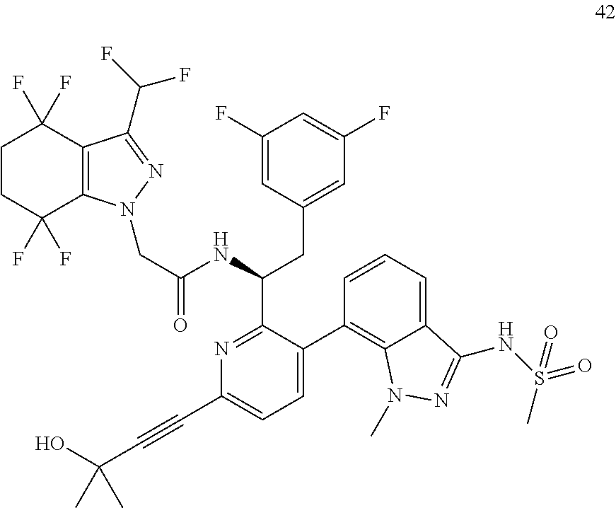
C1CC(F)(F)C2=C(C1(F)F)C(C(F)F)=NN2CC(NC(CC1=CC(F)=CC(F)=C1)C1=NC(C#CC(O)(C)C)=CC=C1C1=C2C(=CC=C1)C(NS(=O)(C)=O)=NN2C)=O
